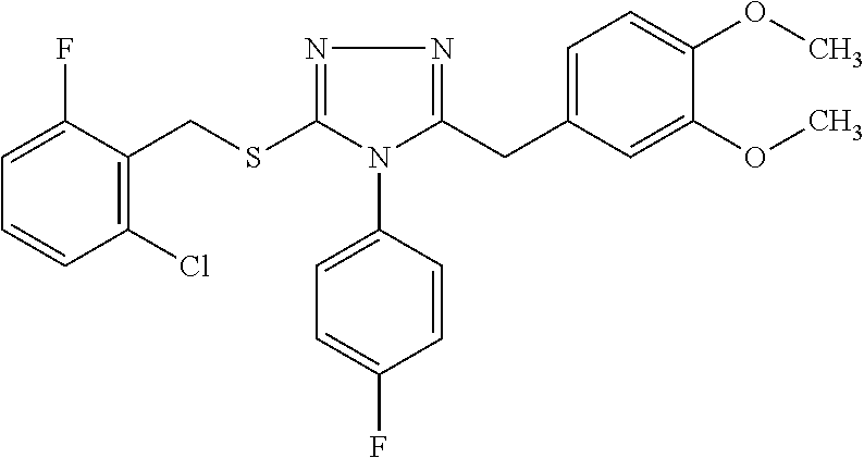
C1=C(F)C(CSC2=NN=C(CC3=CC=C(OC)C(OC)=C3)N2C2=CC=C(F)C=C2)=C(Cl)C=C1
